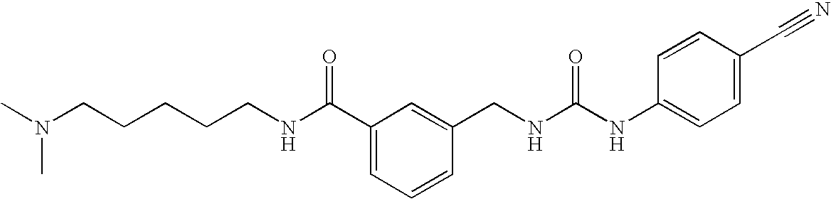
C(CCCCNC(C1=CC=CC(CNC(NC2=CC=C(C#N)C=C2)=O)=C1)=O)N(C)C
